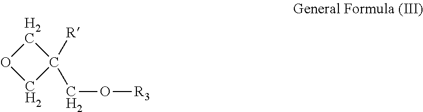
C1OCC1([R])CO[R3]
